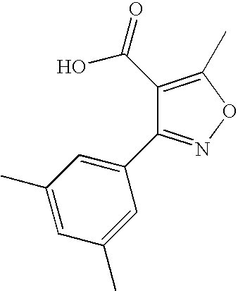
C1(C)=CC(C2=NOC(C)=C2C(O)=O)=CC(C)=C1
